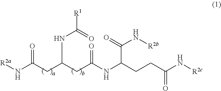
[R2a]NC(CC(CC(NC(CCC(N[R2c])=O)C(=O)N[R2b])=O)NC([R1])=O)=O
